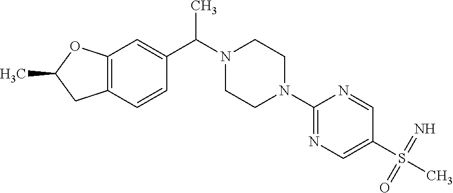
C12=C(C=C(C(C)N3CCN(C4=NC=C(S(C)(=N)=O)C=N4)CC3)C=C1)OC(C)C2
